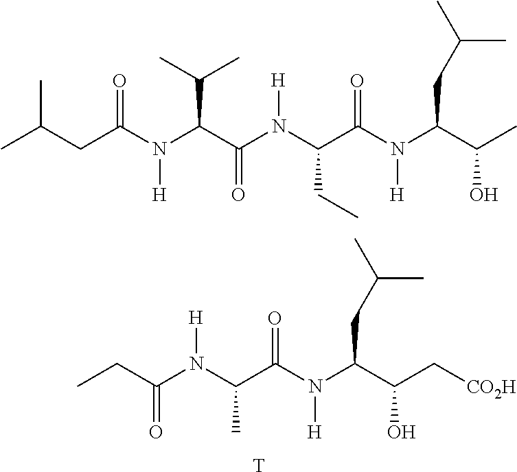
CC(CC(N(C(C(N(C(C(N(C(C(O)C)CC(C)C)[H])=O)CC)[H])=O)C(C)C)[H])=O)C.C(C(N(C(C(N(C(C(C[CO2H])O)CC(C)C)[H])=O)C)[H])=O)C.[T]
